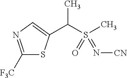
C(S(C)(=O)=N[CN])(C)C1=CN=C([F3C])S1
